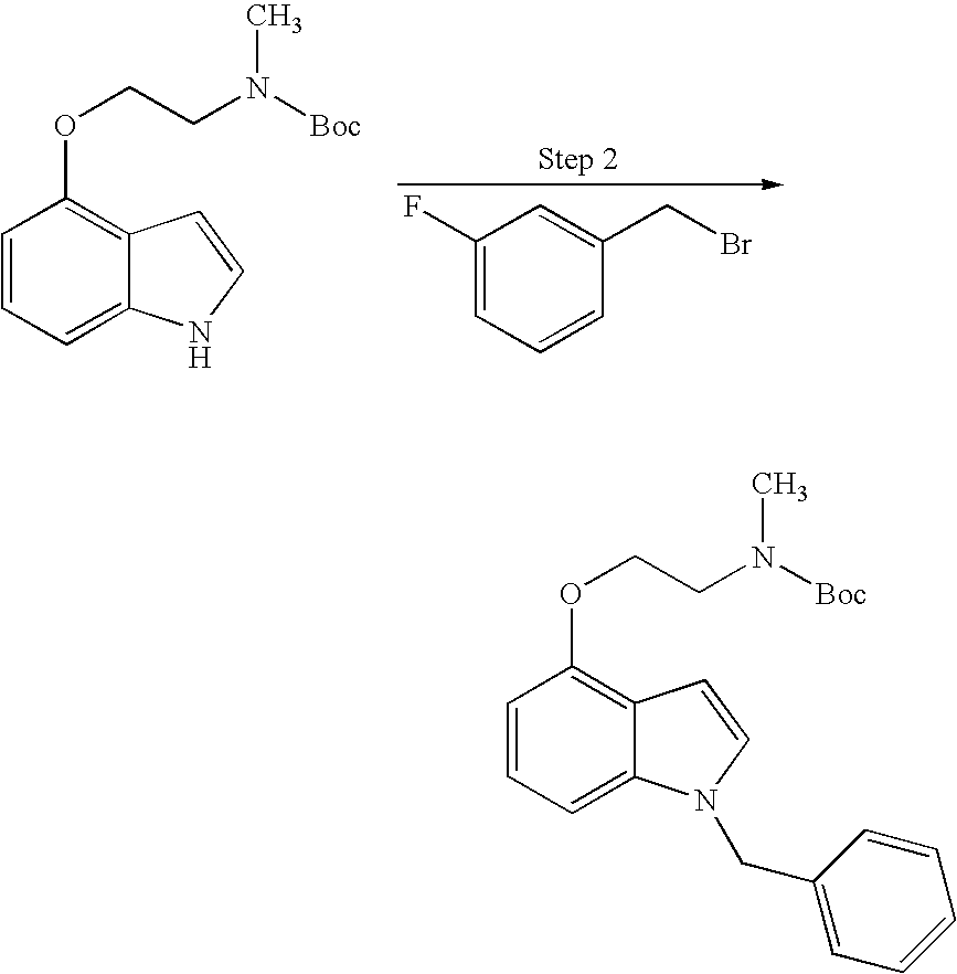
FC1=CC=CC(CBr)=C1.C1=CC=C2C(=C1OCCN([Boc])C)C=CN2.C1=CC=C2C(=C1OCCN([Boc])C)C=CN2CC1=CC=CC=C1
